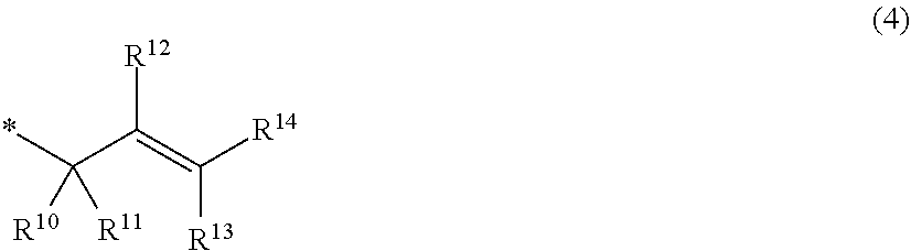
*C(C(=C([R14])[R13])[R12])([R10])[R11]
